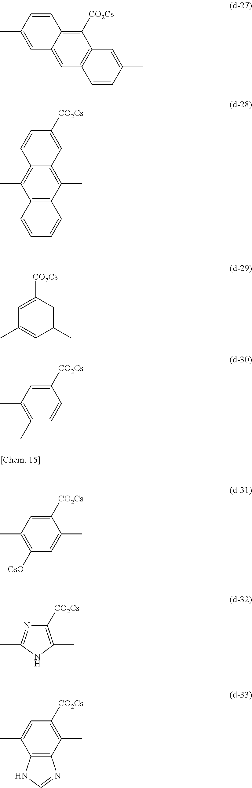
C1([CO2Cs])=C2C(=CC3=C1C=C(C)C=C3)C=C(C)C=C2.C12=C(C(C)=C3C(=C1C)C=CC([CO2Cs])=C3)C=CC=C2.C1=C(C)C=C(C)C=C1[CO2Cs].C1([CO2Cs])=CC(C)=C(C)C=C1.C1([CO2Cs])=CC(C)=C([CsO])C=C1C.C1([CO2Cs])=C(C)NC(C)=N1.C1([CO2Cs])=C(C)C2=C(C(C)=C1)NC=N2
